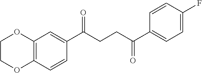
C(CCC(C1=CC2=C(C=C1)OCCO2)=O)(=O)C1=CC=C(F)C=C1
